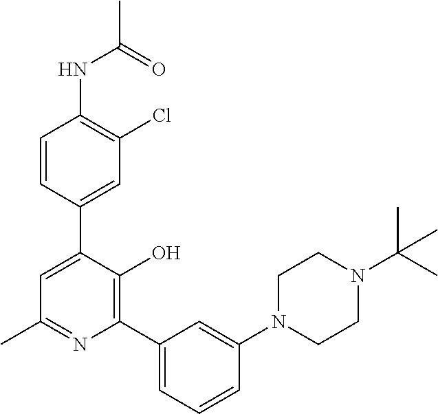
C1=CC(C2=CC(C)=NC(C3=CC=CC(N4CCN(C(C)(C)C)CC4)=C3)=C2O)=CC(Cl)=C1NC(=O)C
